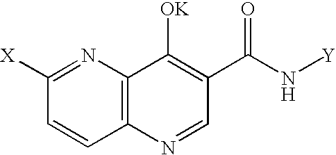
C1([X])=NC2=C(C=C1)N=CC(C(N[Y])=O)=C2[OK]
